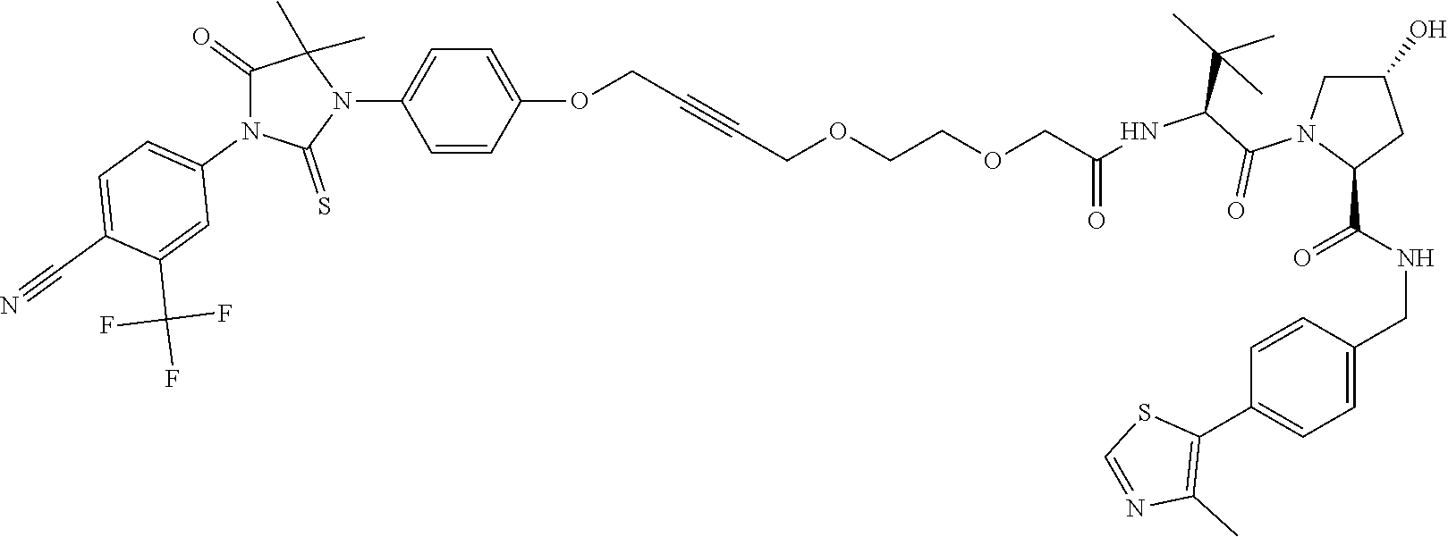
C(NC(=O)C1CC(O)CN1C(=O)C(C(C)(C)C)NC(=O)COCCOCC#CCOC1=CC=C(N2C(C)(C)C(=O)N(C3=CC=C(C#N)C(C(F)(F)F)=C3)C2=S)C=C1)C1=CC=C(C2=C(C)N=CS2)C=C1
